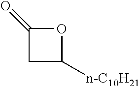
[n-C10H21]C1OC(=O)C1
